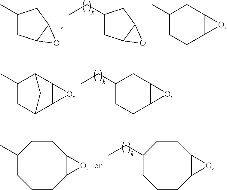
C1(C)CC2C(C1)O2.C1(CC)CC2C(C1)O2.C1(C)CCC2C(C1)O2.C1(C)CC2C3C(C1C2)O3.C1(CC)CCC2C(C1)O2.C1(C)CCCC2C(CC1)O2.C1(CC)CCCC2C(CC1)O2
